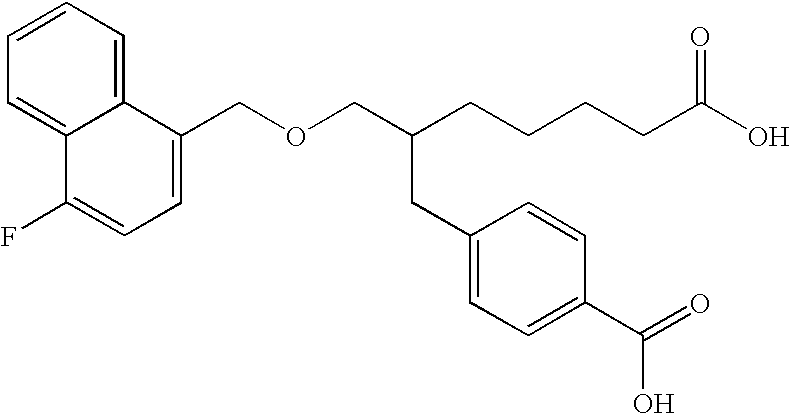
C(OCC(CCCCC(O)=O)CC1=CC=C(C(=O)O)C=C1)C1=CC=C(F)C2=CC=CC=C12
